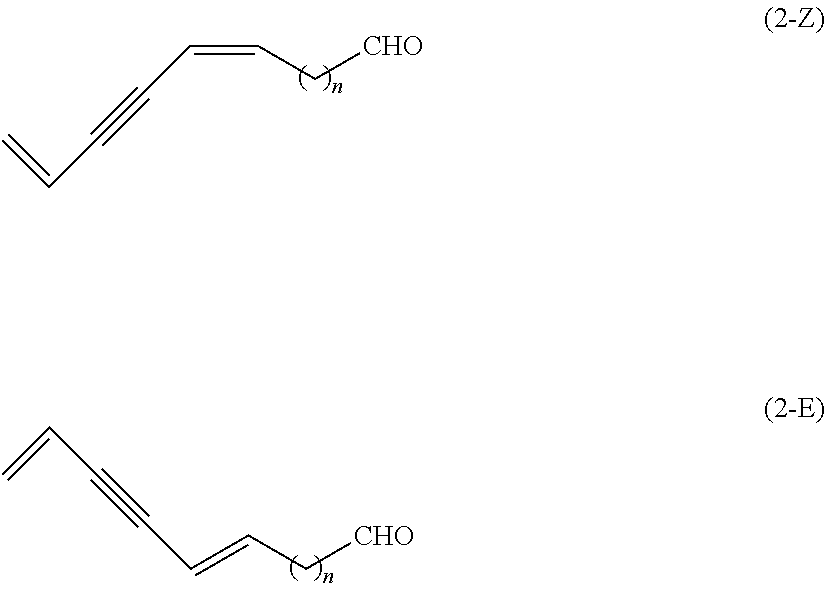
[CHO]CC=CC#CC=C.C(C#CC=C)=CC[CHO]
